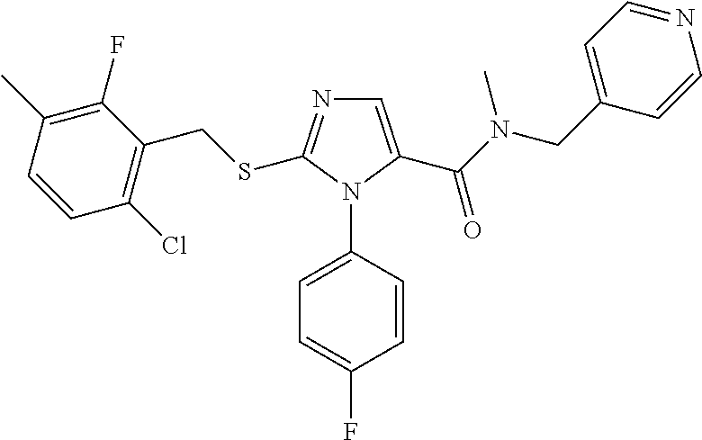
C1=CC(C)=C(F)C(CSC2=NC=C(C(N(CC3=CC=NC=C3)C)=O)N2C2=CC=C(F)C=C2)=C1Cl
